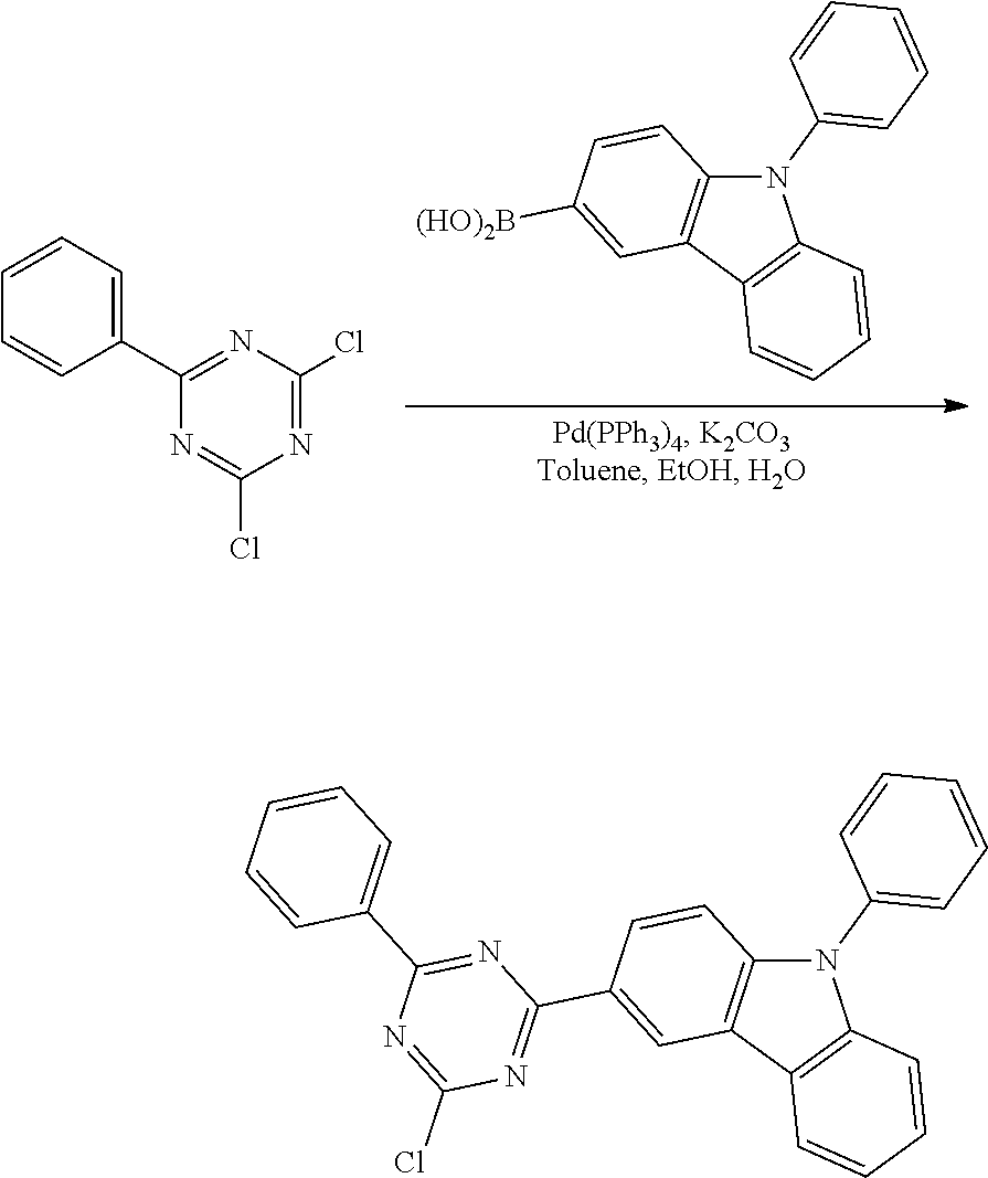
C1=CC=CC=C1N1C2=C(C3=C1C=CC=C3)C=C([(HO)2B])C=C2.C1=CC=CC(C2=NC(Cl)=NC(Cl)=N2)=C1.C1(Cl)=NC(C2=CC=CC=C2)=NC(C2=CC3=C(C=C2)N(C2=CC=CC=C2)C2=C3C=CC=C2)=N1
